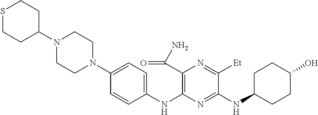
C1(NC2=C(C(N)=O)N=C([Et])C(NC3CCC(O)CC3)=N2)=CC=C(N2CCN(C3CCSCC3)CC2)C=C1
